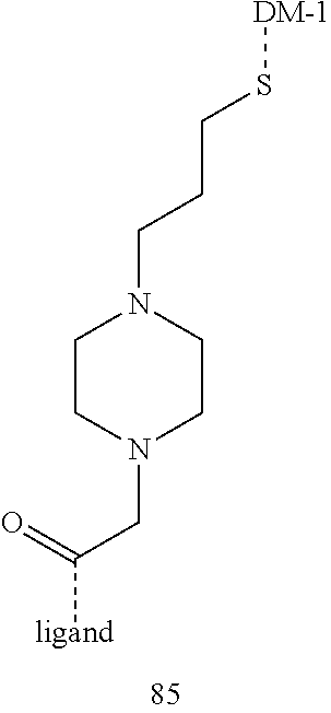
C(CCS[DM-1])N1CCN(CC([ligand])=O)CC1
